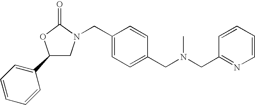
C1(C2=CC=CC=C2)CN(CC2=CC=C(CN(CC3=NC=CC=C3)C)C=C2)C(=O)O1
